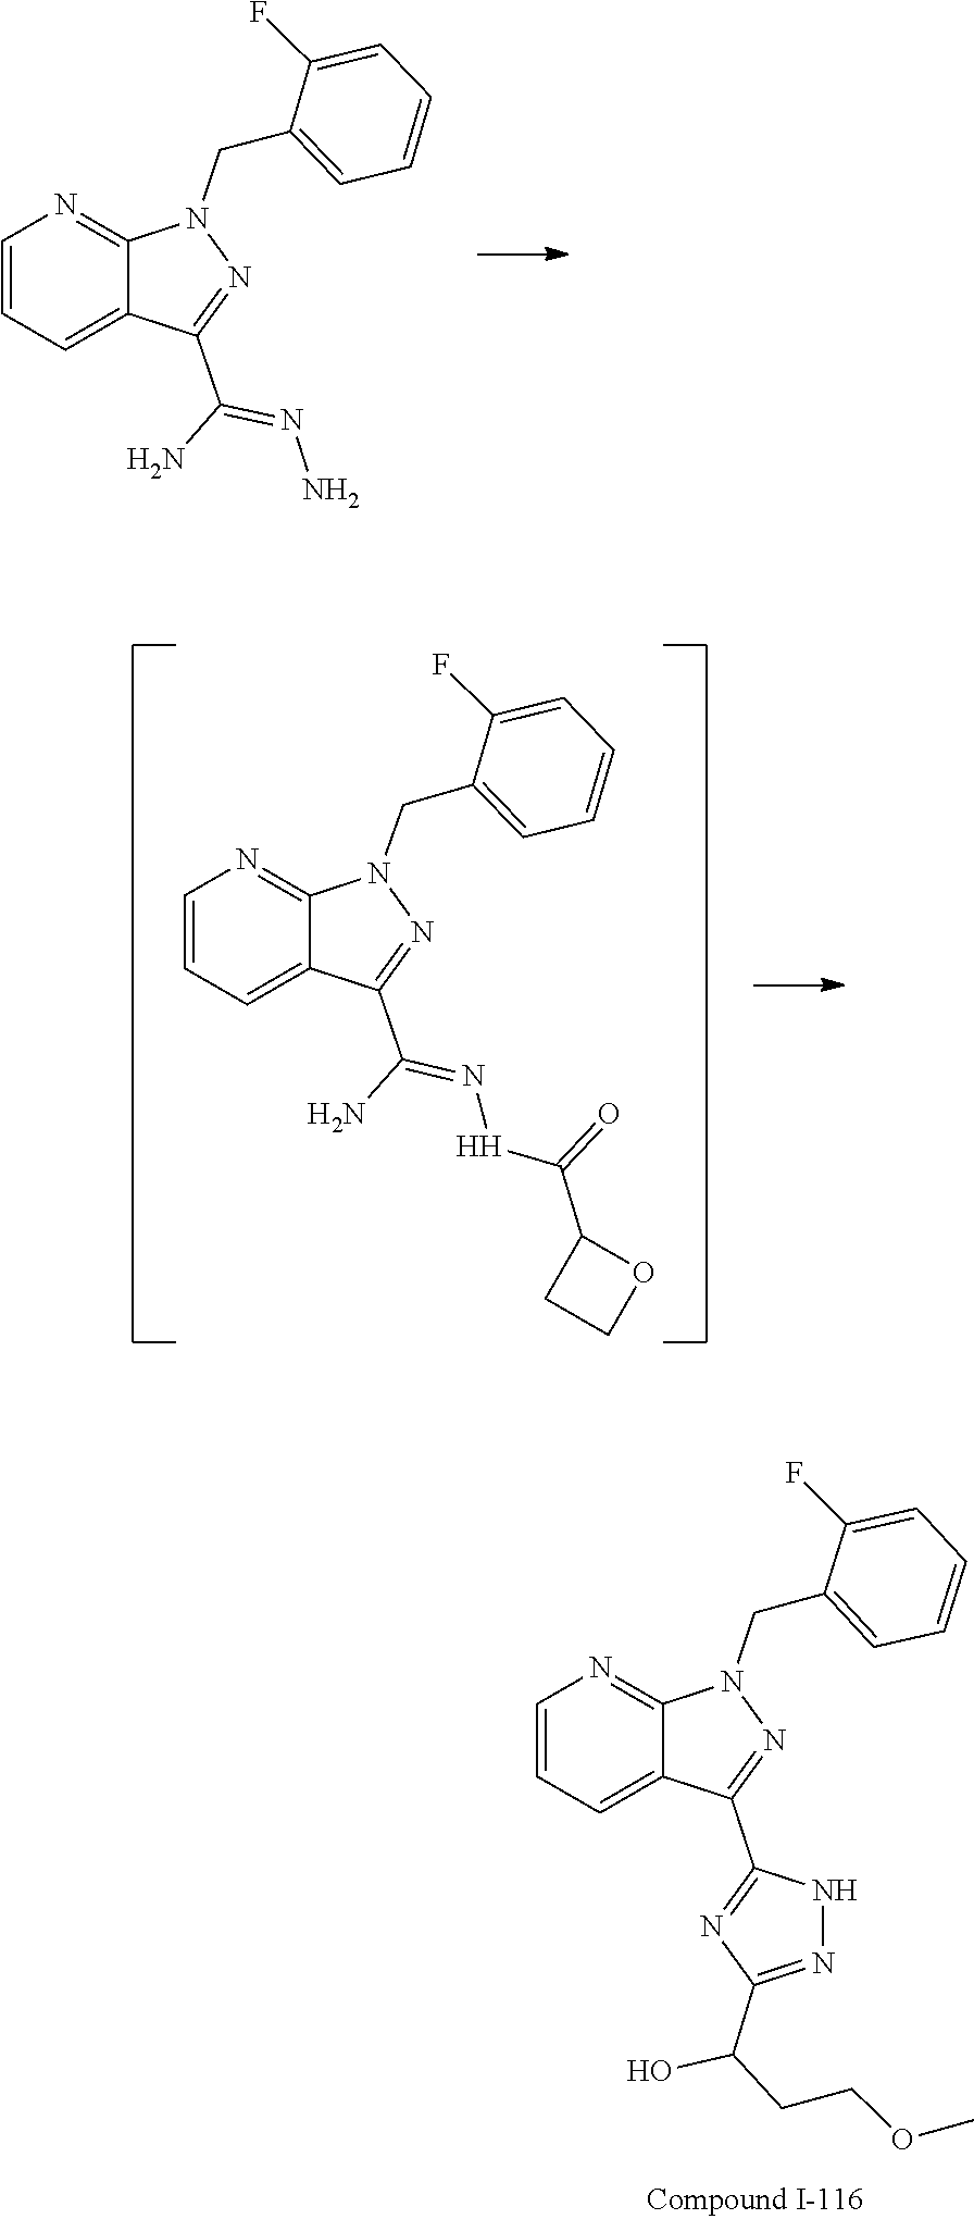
N1=C(C(=NN)N)C2=CC=CN=C2N1CC1=CC=CC=C1F.N1=C(C(N)=N[H]C(C2CCO2)=O)C2=CC=CN=C2N1CC1=CC=CC=C1F.C1(F)=CC=CC=C1CN1N=C(C2=NC(C(CCOC)O)=NN2)C2=CC=CN=C12
